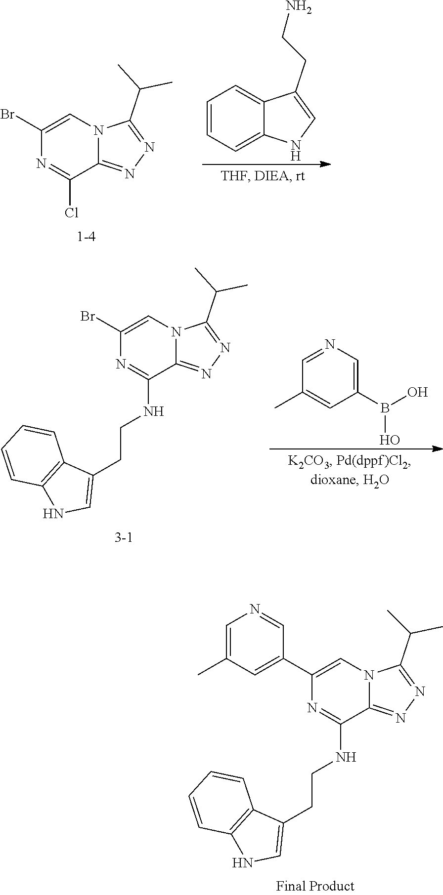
N1=C(C(C)C)N2C(=N1)C(NCCC1=CNC3=C1C=CC=C3)=NC(C1=CC(C)=CN=C1)=C2.C1=C2C(CCN)=CNC2=CC=C1.N1=C(C(C)C)N2C(=N1)C(Cl)=NC(Br)=C2.N1=C(C(C)C)N2C(=N1)C(NCCC1=CNC3=C1C=CC=C3)=NC(Br)=C2.B(O)(O)C1=CN=CC(C)=C1
